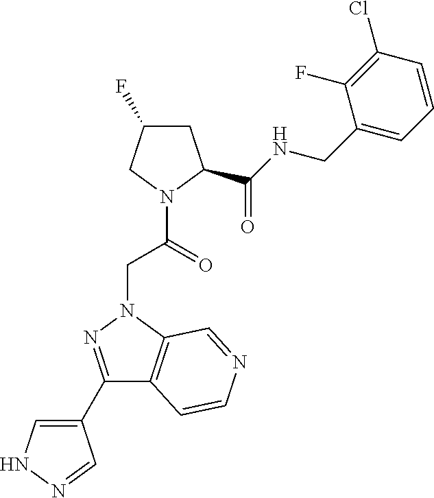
C1C(F)CN(C(CN2C3=C(C(C4=CNN=C4)=N2)C=CN=C3)=O)C1C(NCC1=CC=CC(Cl)=C1F)=O
